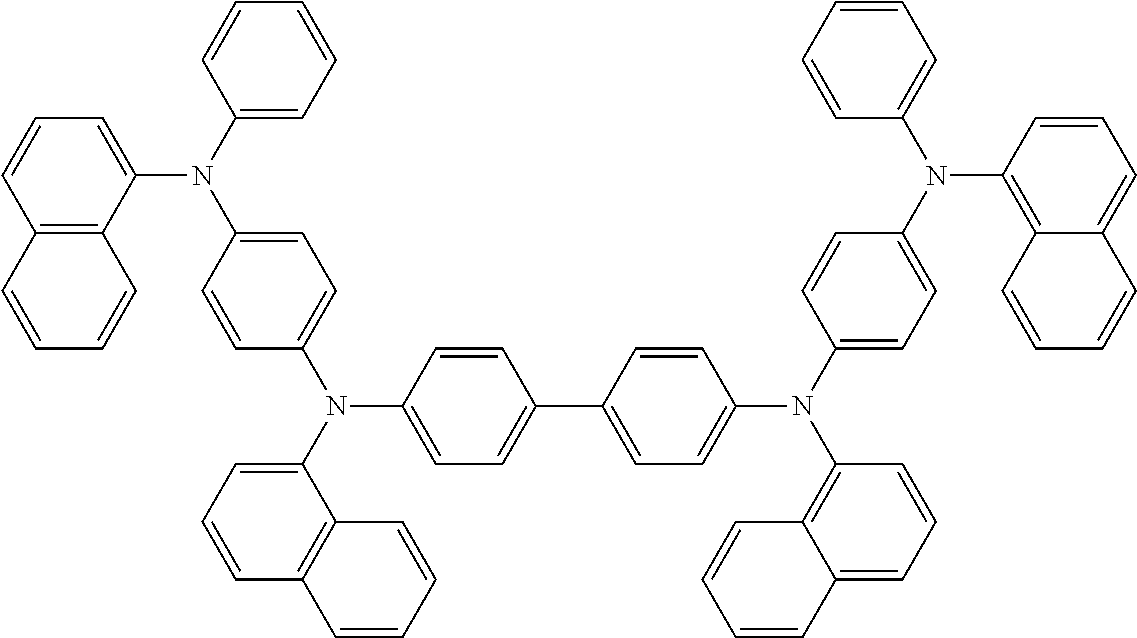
C1=C(N(C2=CC=CC=C2)C2=CC=CC3=C2C=CC=C3)C=CC(N(C2=CC=CC3=C2C=CC=C3)C2=CC=C(C3=CC=C(N(C4=CC=C(N(C5=CC=CC=C5)C5=C6C(=CC=C5)C=CC=C6)C=C4)C4=C5C(=CC=C4)C=CC=C5)C=C3)C=C2)=C1
